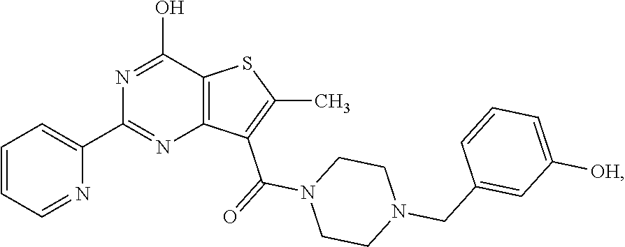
N1=CC=CC=C1C1=NC2=C(C(O)=N1)SC(C)=C2C(=O)N1CCN(CC2=CC([OH])=CC=C2)CC1
